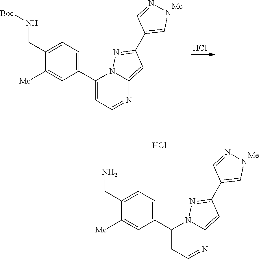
C1=C2N=CC=C(C3=CC=C(CN)C([Me])=C3)N2N=C1C1=CNN=C1.Cl.C1=C2N=CC=C(C3=CC=C(CN[Boc])C([Me])=C3)N2N=C1C1=CNN=C1.Cl
